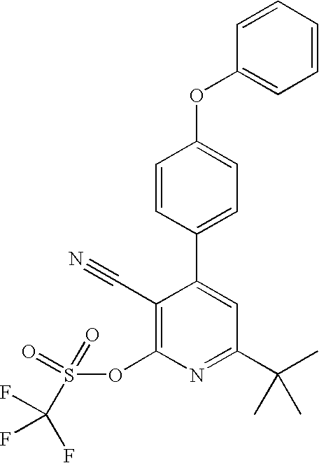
C1(C2=CC=C(OC3=CC=CC=C3)C=C2)=CC(C(C)(C)C)=NC(OS(=O)(=O)C(F)(F)F)=C1C#N
